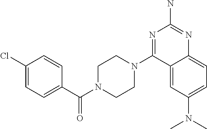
C1(Cl)=CC=C(C(N2CCN(C3=NC(N)=NC4=CC=C(N(C)C)C=C34)CC2)=O)C=C1
